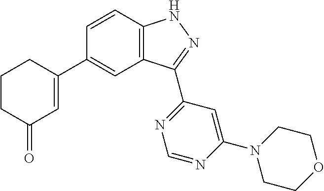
C1=CC2=C(C=C1C1=CC(=O)CCC1)C(C1=NC=NC(N3CCOCC3)=C1)=NN2
